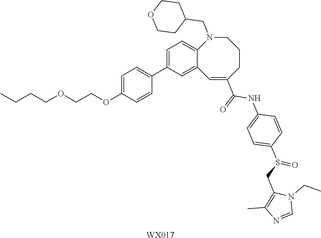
CCCCOCCOC1=CC=C(C2=CC=C3C(=C2)C=C(C(=O)NC2=CC=C(S(CC4=C(C)N=CN4CC)=O)C=C2)CCCN3CC2CCOCC2)C=C1.[WX017]
